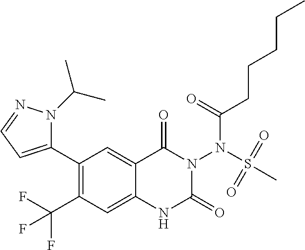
C1(C2=CC=NN2C(C)C)=C(C(F)(F)F)C=C2C(=C1)C(=O)N(N(S(=O)(=O)C)C(=O)CCCCC)C(=O)N2
